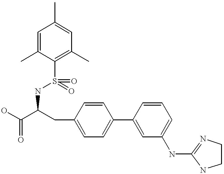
C1=CC(CC(C(O)=O)NS(C2=C(C)C=C(C)C=C2C)(=O)=O)=CC=C1C1=CC(NC2=NCCN2)=CC=C1
